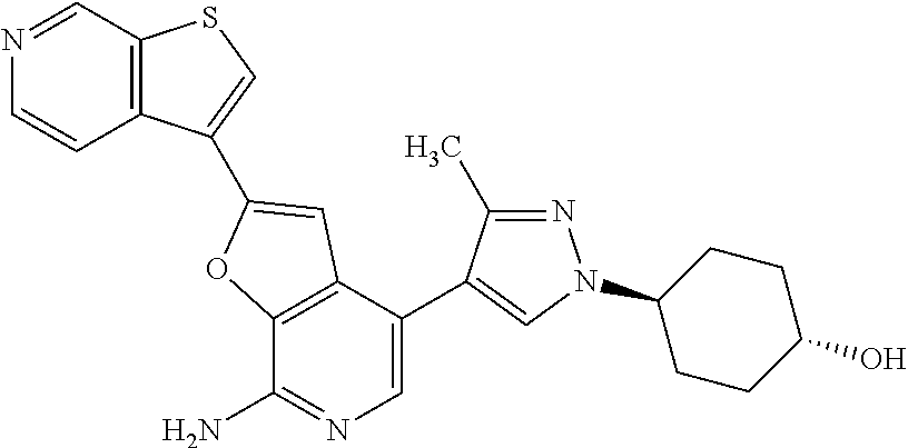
C12=C(C(C3=CN(C4CCC(O)CC4)N=C3C)=CN=C1N)C=C(C1=CSC3=C1C=CN=C3)O2
